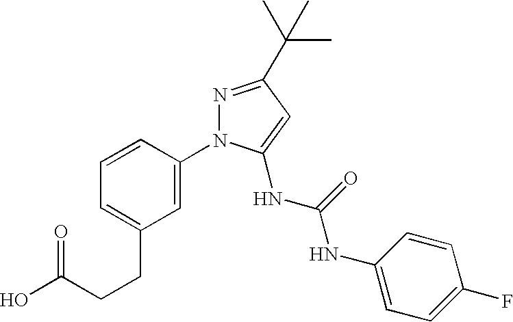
OC(CCC1=CC=CC(N2N=C(C(C)(C)C)C=C2NC(NC2=CC=C(F)C=C2)=O)=C1)=O
